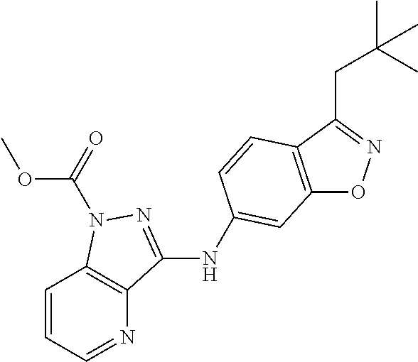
C12=C(C(CC(C)(C)C)=NO1)C=CC(NC1=NN(C(OC)=O)C3=C1N=CC=C3)=C2
